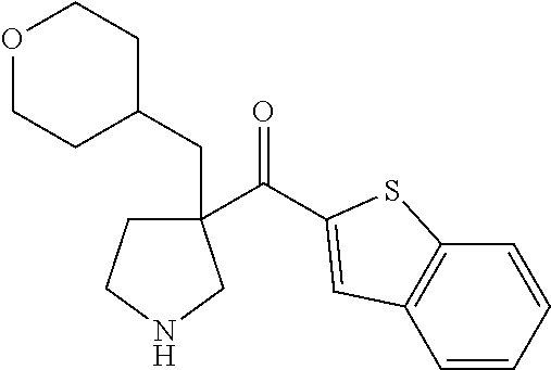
C1(C(=O)C2=CC3=C(C=CC=C3)S2)(CC2CCOCC2)CCNC1
